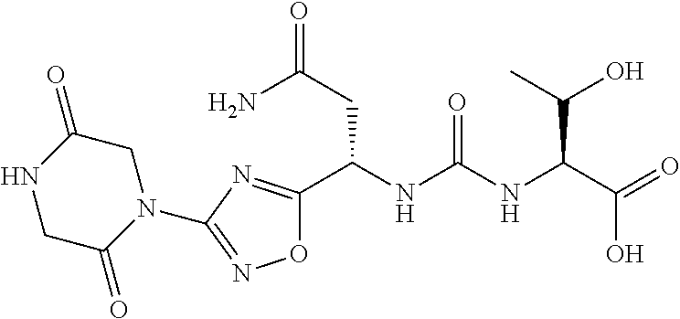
O1C(C(NC(NC(C(=O)O)C(C)O)=O)CC(=O)N)=NC(N2CC(=O)NCC2=O)=N1
